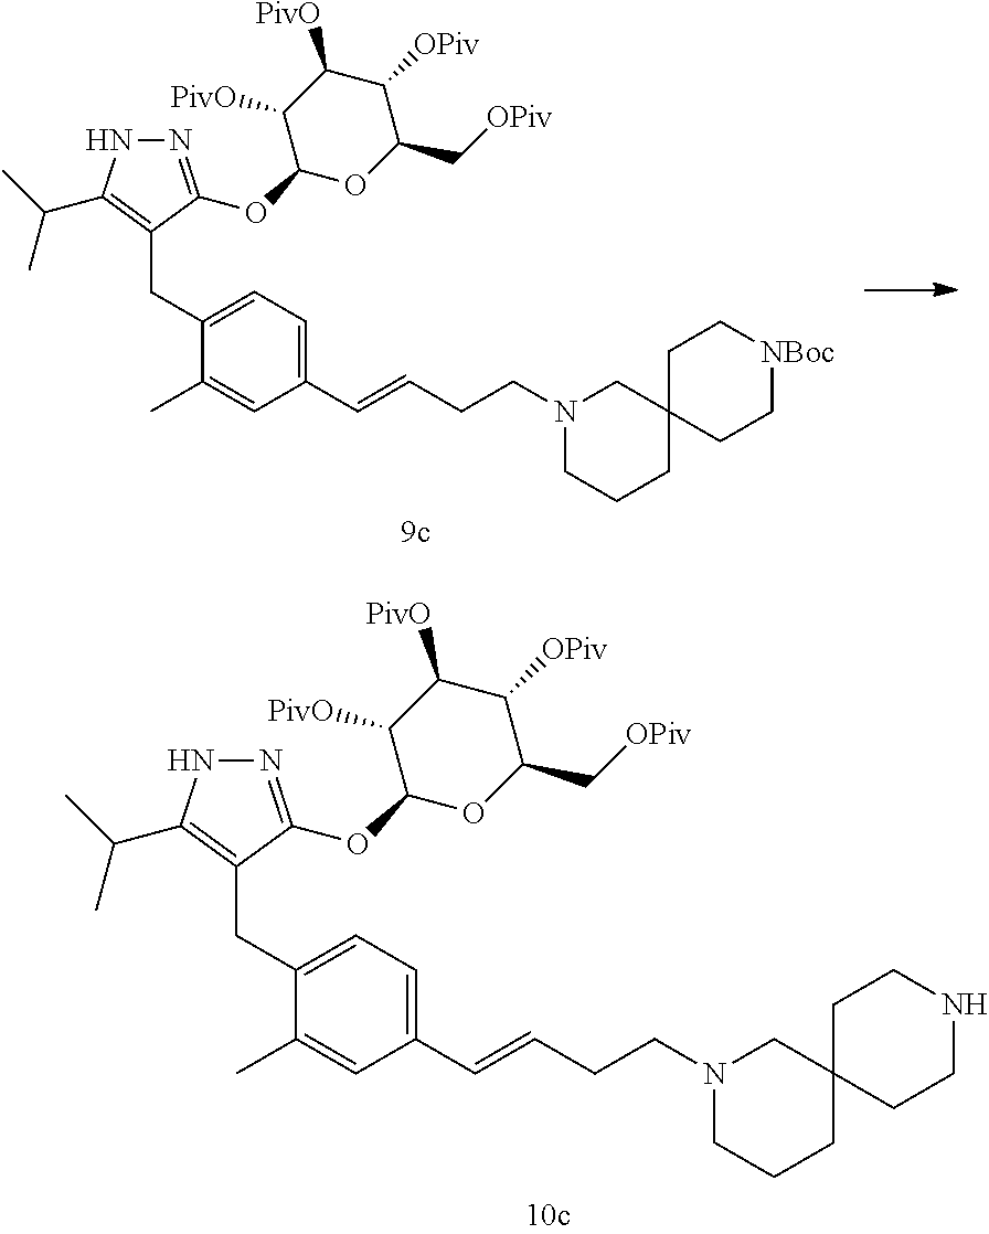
N1=C(OC2OC(C[OPiv])C([OPiv])C([PivO])C2[PivO])C(CC2=CC=C(C=CCCN3CCCC4(C3)CCNCC4)C=C2C)=C(C(C)C)N1.N1=C(OC2OC(C[OPiv])C([OPiv])C([PivO])C2[PivO])C(CC2=CC=C(C=CCCN3CCCC4(C3)CC[NBoc]CC4)C=C2C)=C(C(C)C)N1
